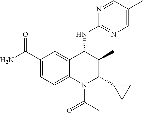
C1(C(N)=O)=CC=C2C(=C1)C(NC1=NC=C(C)C=N1)C(C)C(C1CC1)N2C(C)=O
